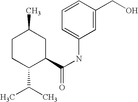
C1CC(C(C)C)C(C(NC2=CC=CC(CO)=C2)=O)CC1C
